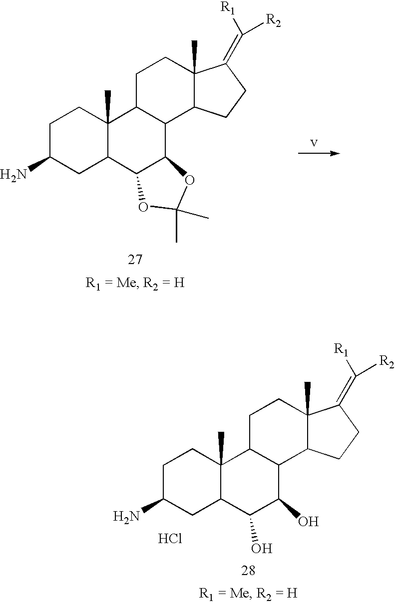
C1C(N)CC2C(C)(C1)C1C(C3C2OC(C)(C)O3)C2C(C)(CC1)C(=C([R1])[R2])CC2.C1C(N)CC2C(C)(C1)C1C(C(O)C2O)C2C(C)(CC1)C(=C([R1])[R2])CC2.Cl
